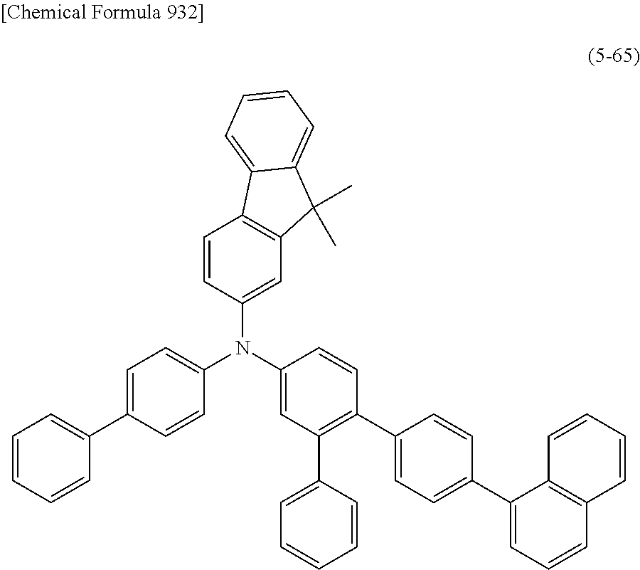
C1=CC=CC(C2=CC=C(N(C3=CC(C4=CC=CC=C4)=C(C4=CC=C(C5=CC=CC6=C5C=CC=C6)C=C4)C=C3)C3=CC4=C(C=C3)C3=CC=CC=C3C4(C)C)C=C2)=C1
